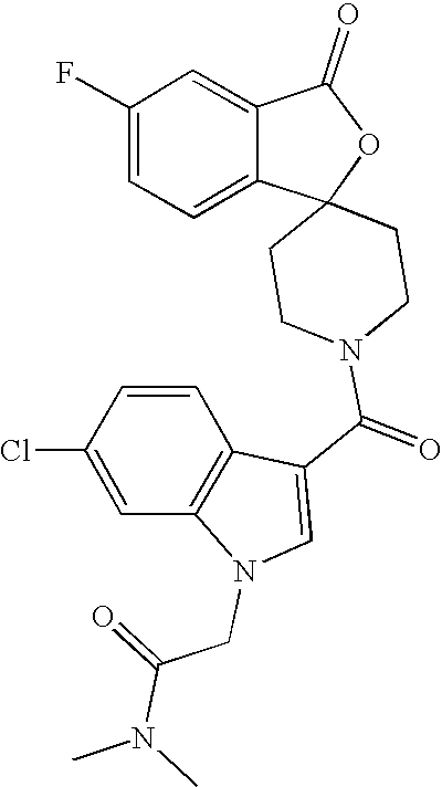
C1(=O)C2=CC(F)=CC=C2C2(O1)CCN(C(C1=CN(CC(=O)N(C)C)C3=C1C=CC(Cl)=C3)=O)CC2
